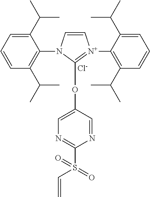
C1(C(C)C)=CC=CC(C(C)C)=C1N1C=C[N+](C2=C(C(C)C)C=CC=C2C(C)C)=C1OC1=CN=C(S(C=C)(=O)=O)N=C1.[Cl-]
